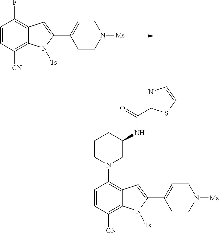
FC1=C2C(=C([CN])C=C1)N([Ts])C(C1=CCN([Ms])CC1)=C2.C1CN(C2=C3C(=C([CN])C=C2)N([Ts])C(C2=CCN([Ms])CC2)=C3)CC(NC(=O)C2=NC=CS2)C1
